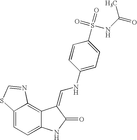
C12=CC=C3C(=C1N=CS2)C(=CNC1=CC=C(S(=O)(=O)NC(=O)C)C=C1)C(=O)N3
